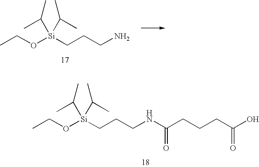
CCO[Si](CCCN)(C(C)C)C(C)C.CCO[Si](CCCNC(CCCC(O)=O)=O)(C(C)C)C(C)C
